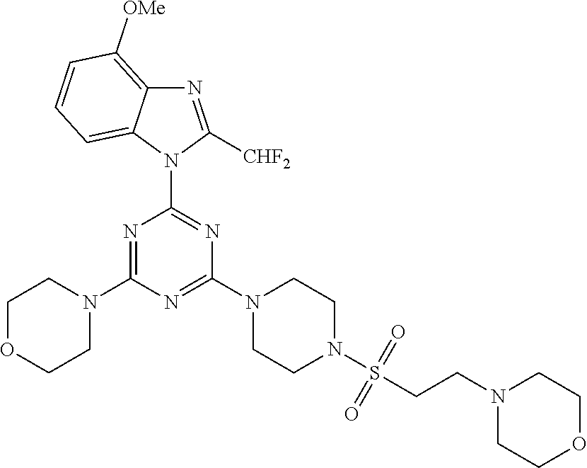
N1=C(N2CCOCC2)N=C(N2CCN(S(CCN3CCOCC3)(=O)=O)CC2)N=C1N1C([CHF2])=NC2=C([OMe])C=CC=C12
